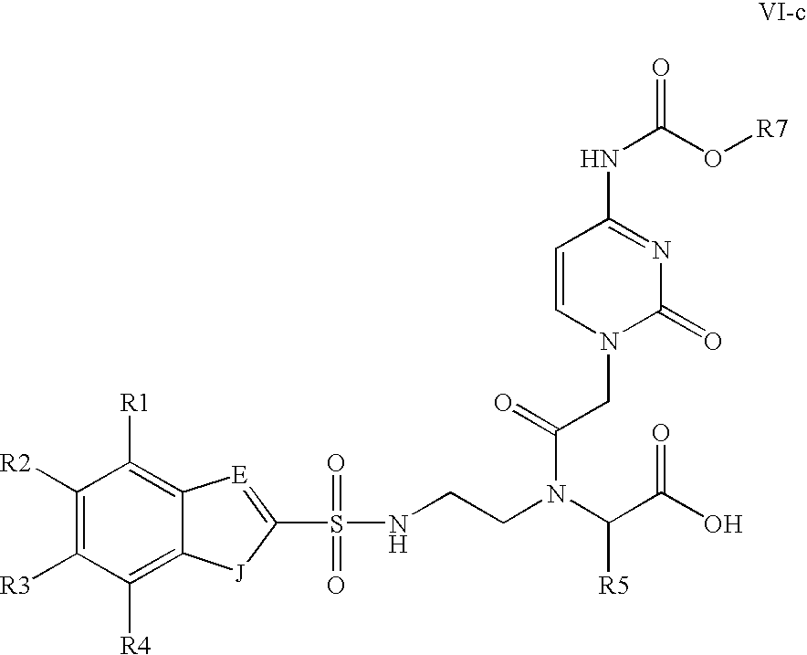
C1([R2])=C([R3])C([R4])=C2C(=C1[R1])[E]=C(S(=O)(NCCN(C(C(O)=O)[R5])C(=O)CN1C(=O)N=C(NC(O[R7])=O)C=C1)=O)[J]2
